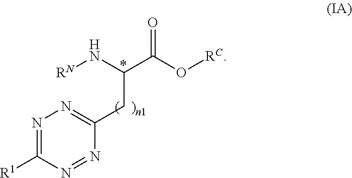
N1=C([R1])N=NC(CC(C(O[RC])=O)N[RN])=N1
